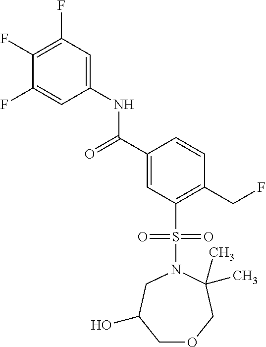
C(C1=CC(S(N2C(C)(C)COCC(O)C2)(=O)=O)=C(CF)C=C1)(=O)NC1=CC(F)=C(F)C(F)=C1
